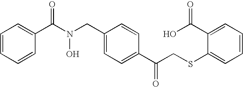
C1=CC=CC(C(N(CC2=CC=C(C(CSC3=CC=CC=C3C(O)=O)=O)C=C2)O)=O)=C1
